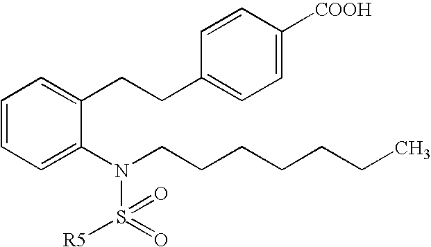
C1=CC=C(CCC2=CC=C([COOH])C=C2)C(N(CCCCCCC)S(=O)([R5])=O)=C1
